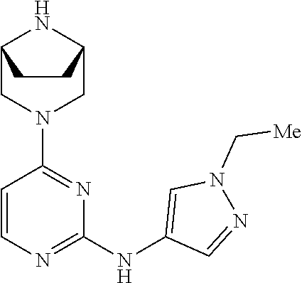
C12CN(C3=NC(NC4=CN(C[Me])N=C4)=NC=C3)CC(N1)CC2
